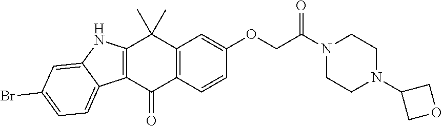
C12=C(C(=O)C3=C(C1(C)C)C=C(OCC(N1CCN(C4COC4)CC1)=O)C=C3)C1=CC=C(Br)C=C1N2
